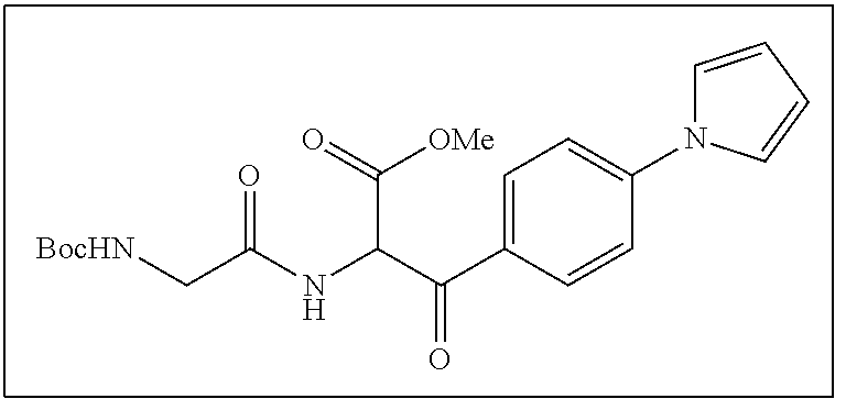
C(NC(C(C1=CC=C(N2C=CC=C2)C=C1)=O)C(=O)[OMe])(C[BocHN])=O
